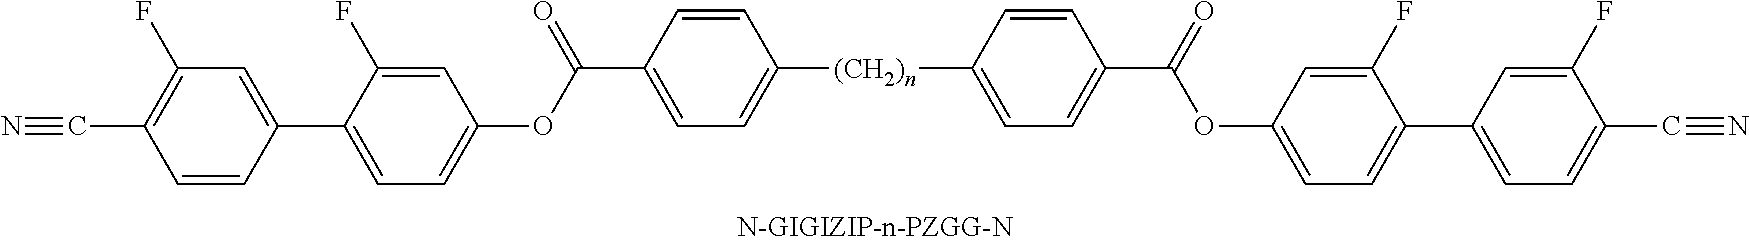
[(CH2)n](C1=CC=C(C(=O)OC2=CC=C(C3=CC(F)=C(C#N)C=C3)C(F)=C2)C=C1)C1=CC=C(C(=O)OC2=CC=C(C3=CC=C(C#N)C(F)=C3)C(F)=C2)C=C1
